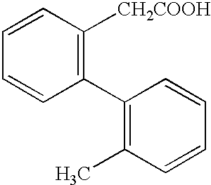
C1([CH2COOH])=C(C2=C(C)C=CC=C2)C=CC=C1
